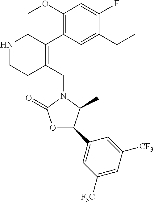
C1(OC)=C(C2=C(CN3C(=O)OC(C4=CC([F3C])=CC([CF3])=C4)C3C)CCNC2)C=C(C(C)C)C(F)=C1
